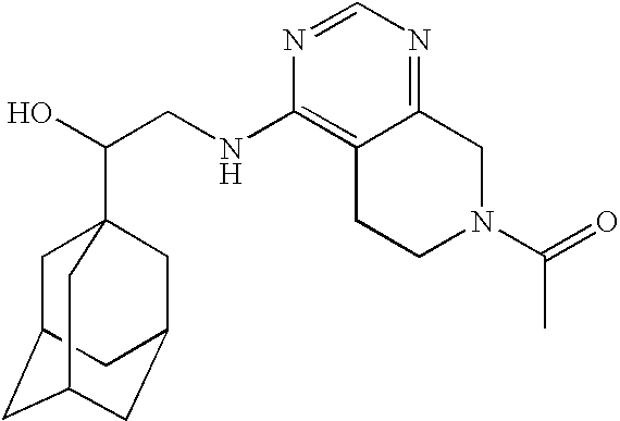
C(CNC1=C2C(=NC=N1)CN(C(=O)C)CC2)(O)C12CC3CC(CC(C1)C3)C2
